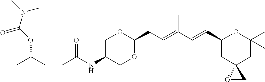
C1C(NC(C=CC(C)OC(=O)N(C)C)=O)COC(CC=C(C=CC2CC3(CC(C)(C)O2)OC3)C)O1
